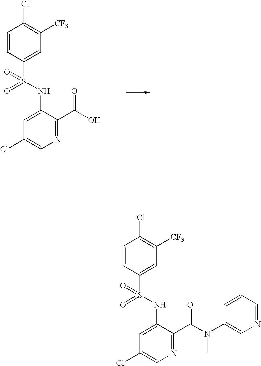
C1=CC(S(=O)(=O)NC2=CC(Cl)=CN=C2C(O)=O)=CC([CF3])=C1Cl.C1=CC(S(=O)(=O)NC2=CC(Cl)=CN=C2C(N(C)C2=CN=CC=C2)=O)=CC([CF3])=C1Cl
